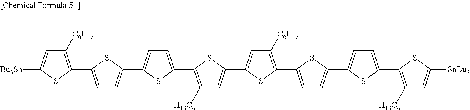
C1([C6H13])=C(C2=CC=C(C3=CC=C(C4=C([H13C6])C=C([SnBu3])S4)S3)S2)SC(C2=CC([H13C6])=C(C3=CC=C(C4=CC=C(C5=C([C6H13])C=C([Bu3Sn])S5)S4)S3)S2)=C1
